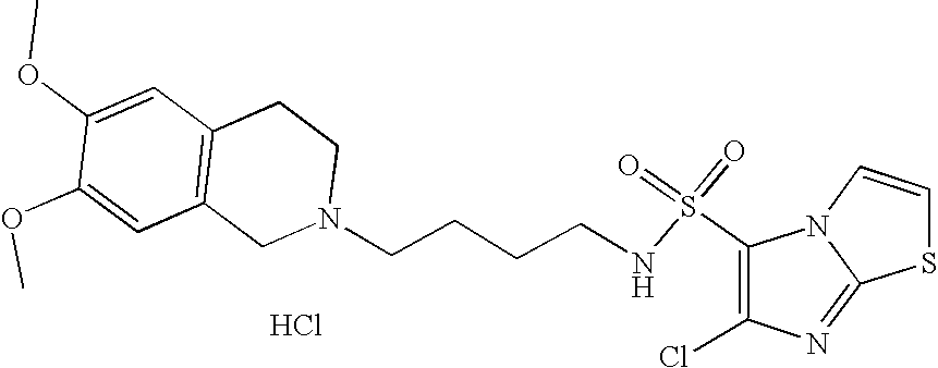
Cl.C1=C(OC)C(OC)=CC2=C1CCN(CCCCNS(=O)(=O)C1=C(Cl)N=C3N1C=CS3)C2
